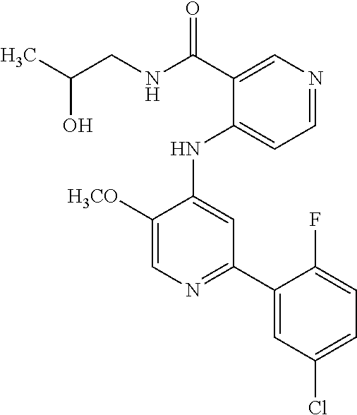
CC(CNC(C1=CN=CC=C1NC1=CC(C2=CC(Cl)=CC=C2F)=NC=C1[H3CO])=O)O
